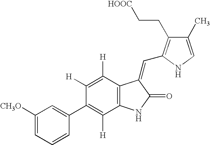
C1([H])=C([H])C2=C(C([H])=C1C1=CC([CH3O])=CC=C1)NC(=O)C2=CC1=C(CC[HOOC])C(C)=CN1
